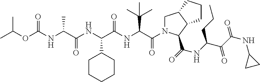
C(OC(NC(C(NC(C(NC(C(N1CC2C(C1C(=O)NC(C(C(=O)NC1CC1)=O)CCC)CCC2)=O)C(C)(C)C)=O)C1CCCCC1)=O)C)=O)(C)C
